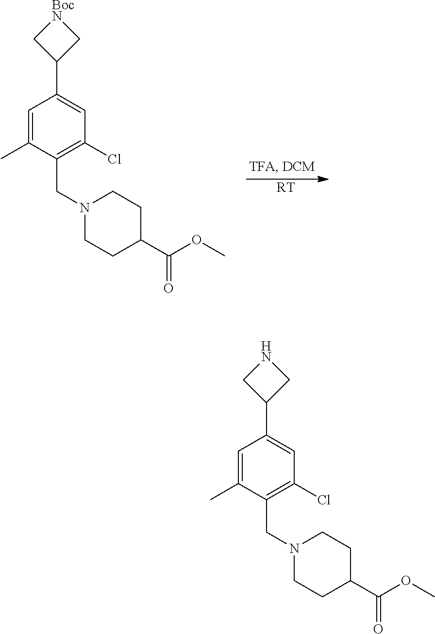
[RT].C1=C(C)C(CN2CCC(C(OC)=O)CC2)=C(Cl)C=C1C1C[BocN]C1.C1=C(C)C(CN2CCC(C(OC)=O)CC2)=C(Cl)C=C1C1CNC1
